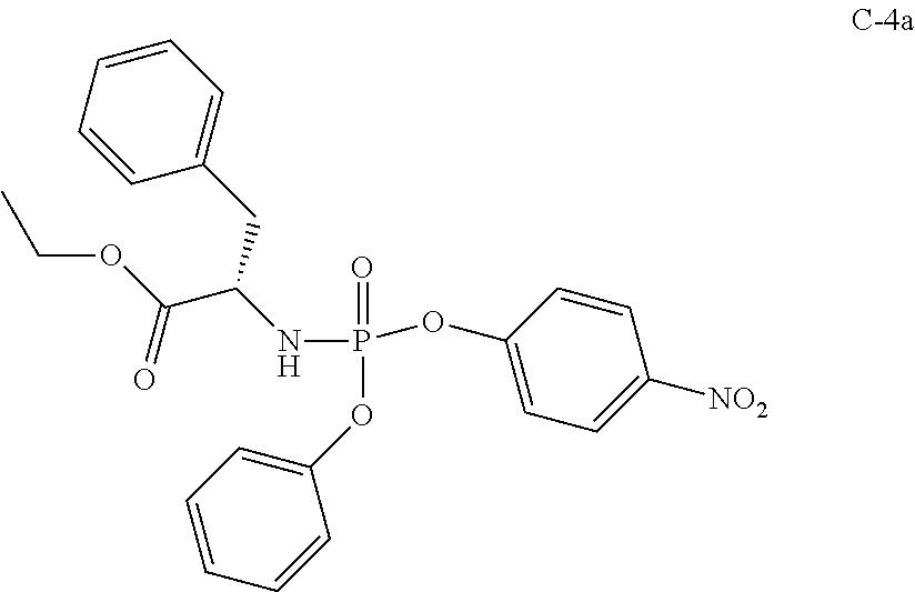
P(=O)(OC1=CC=CC=C1)(NC(C(OCC)=O)CC1=CC=CC=C1)OC1=CC=C([NO2])C=C1
